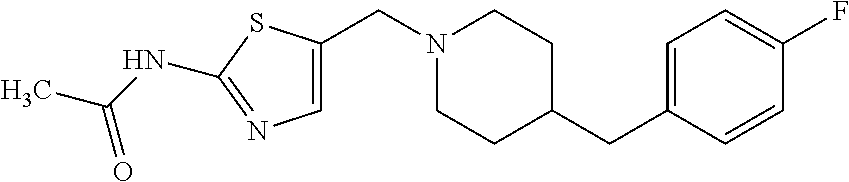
C1=C(CC2CCN(CC3=CN=C(NC(C)=O)S3)CC2)C=CC(F)=C1
